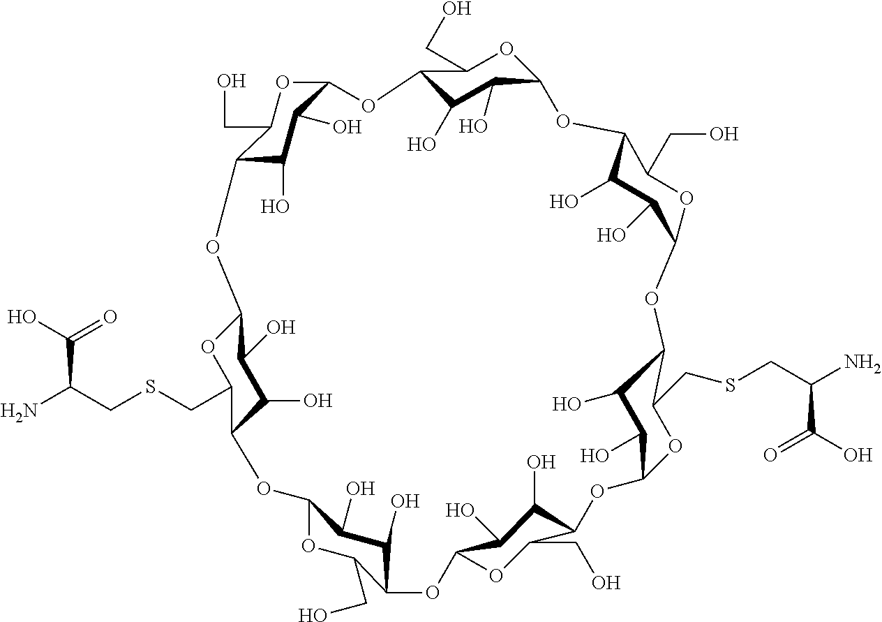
C12C(O)C(O)C(OC1CO)OC1C(O)C(O)C(OC1CSCC(C(O)=O)N)OC1C(O)C(O)C(OC1CO)OC1C(O)C(O)C(OC1CO)OC1C(O)C(O)C(OC1CO)OC1C(CSCC(N)C(=O)O)OC(OC3C(CO)OC(O2)C(O)C3O)C(O)C1O
